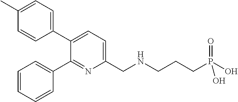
C1=C(C)C=CC(C2=CC=C(CNCCCP(=O)(O)O)N=C2C2=CC=CC=C2)=C1
